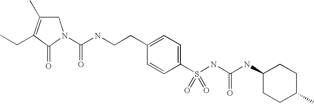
C(C1=CC=C(S(NC(NC2CCC(C)CC2)=O)(=O)=O)C=C1)CNC(N1CC(C)=C(CC)C1=O)=O
